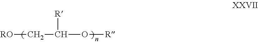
[RO]CC([R])O[R]
